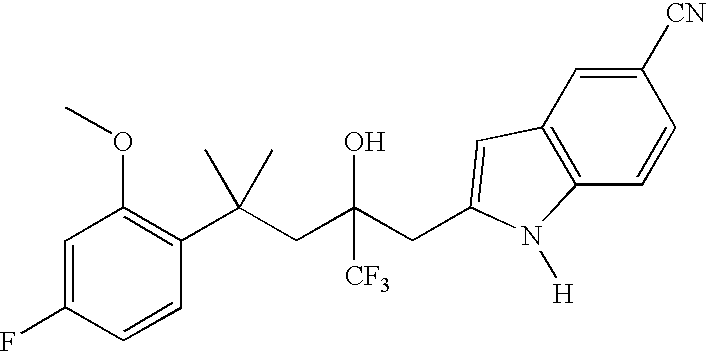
C1=C(F)C=CC(C(CC(CC2=CC3=C(C=CC([CN])=C3)N2[H])(O)[CF3])(C)C)=C1OC
